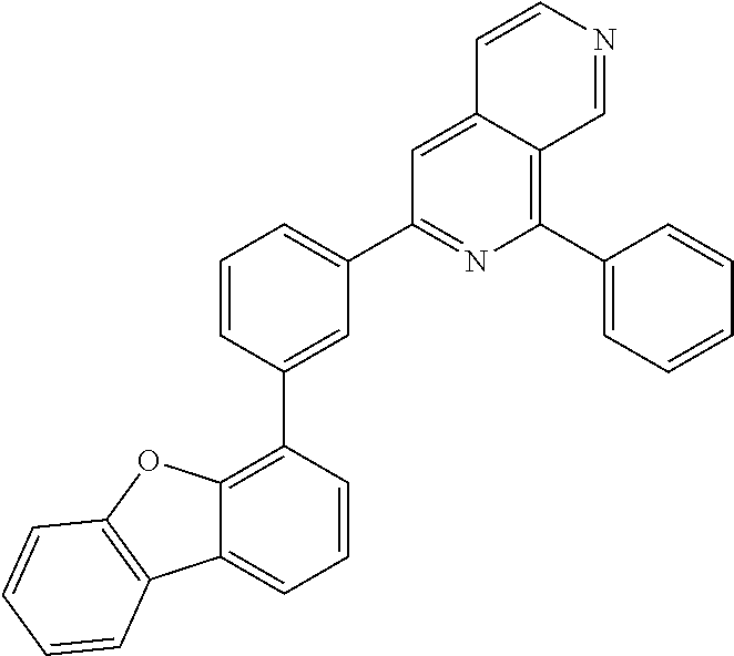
C1=CN=CC2=C(C3=CC=CC=C3)N=C(C3=CC=CC(C4=C5C(=CC=C4)C4=C(O5)C=CC=C4)=C3)C=C12
